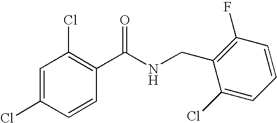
C1(C(NCC2=C(F)C=CC=C2Cl)=O)=C(Cl)C=C(Cl)C=C1
